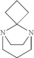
N12CCCN(C13CCC3)CC2
